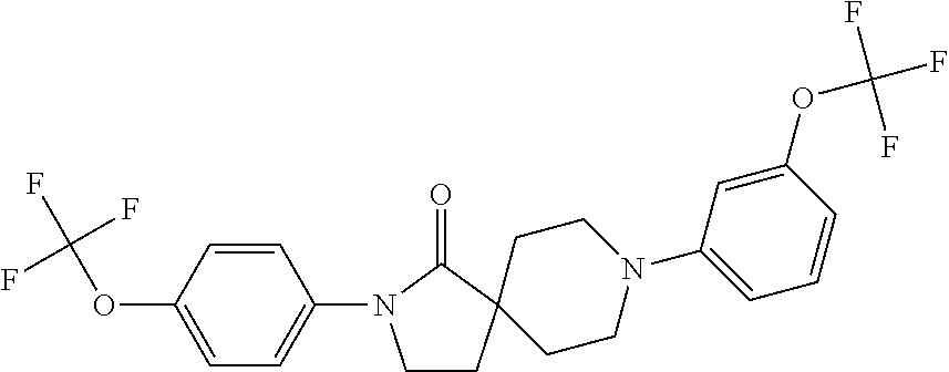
C1CC2(C(=O)N1C1=CC=C(OC(F)(F)F)C=C1)CCN(C1=CC=CC(OC(F)(F)F)=C1)CC2
